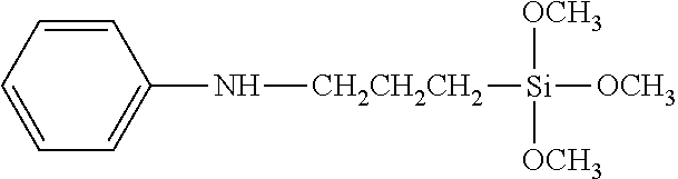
C1=CC=CC=C1N[CH2CH2CH2][Si]([OCH3])([OCH3])[OCH3]
